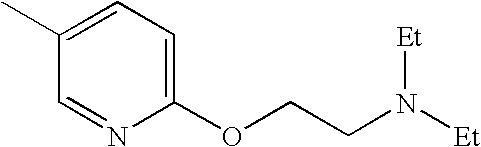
C1(OCCN([Et])[Et])=CC=C(C)C=N1
